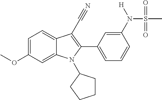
C1=C2C(=CC=C1OC)C(C#N)=C(C1=CC=CC(N(S(C)(=O)=O)[H])=C1)N2C1CCCC1
